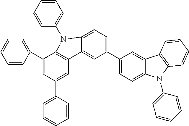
C1(C2=CC=CC=C2)=CC(C2=CC=CC=C2)=CC2=C1N(C1=CC=CC=C1)C1=CC=C(C3=CC=C4C(=C3)C3=C(N4C4=CC=CC=C4)C=CC=C3)C=C21
